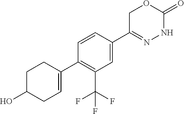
C1=CC(C2=CCC(O)CC2)=C(C(F)(F)F)C=C1C1=NNC(=O)OC1
